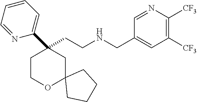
C(CNCC1=CC([CF3])=C([CF3])N=C1)C1(C2=CC=CC=N2)CCOC2(C1)CCCC2
